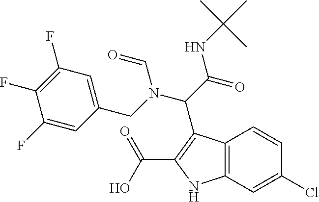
C(C(NC(C)(C)C)=O)(N(C=O)CC1=CC(F)=C(F)C(F)=C1)C1=C(C(=O)O)NC2=C1C=CC(Cl)=C2
